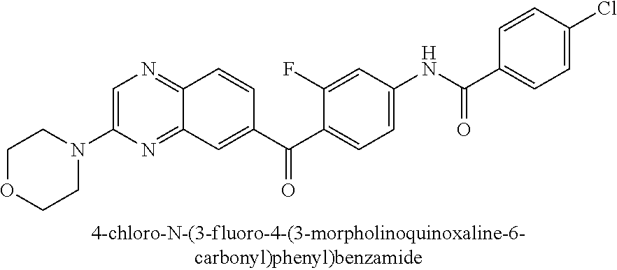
C1OCCN(C2=CN=C3C(=N2)C=C(C(C2=CC=C(NC(=O)C4=CC=C(Cl)C=C4)C=C2F)=O)C=C3)C1
